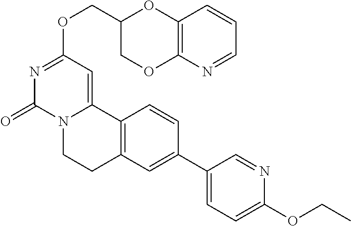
N1=CC=CC2=C1OCC(COC1=NC(=O)N3C(=C1)C1=C(CC3)C=C(C3=CC=C(OCC)N=C3)C=C1)O2
